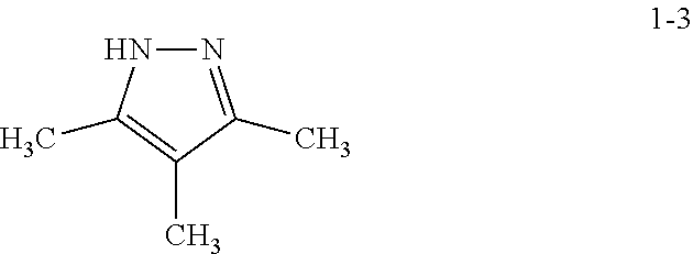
N1=C(C)C(C)=C(C)N1
